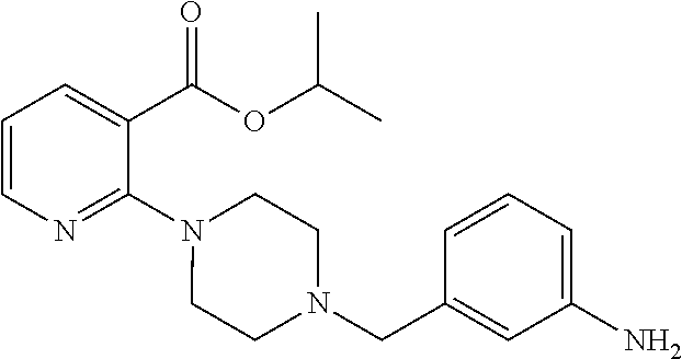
C1=CN=C(N2CCN(CC3=CC(N)=CC=C3)CC2)C(C(OC(C)C)=O)=C1
